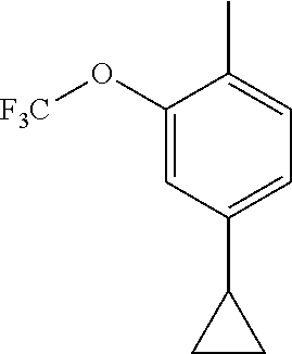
C1(O[F3C])=CC(C2CC2)=CC=C1C
